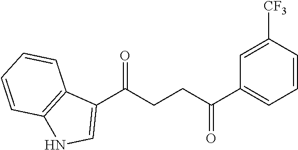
C1(C(CCC(C2=CC=CC([CF3])=C2)=O)=O)=CNC2=C1C=CC=C2
